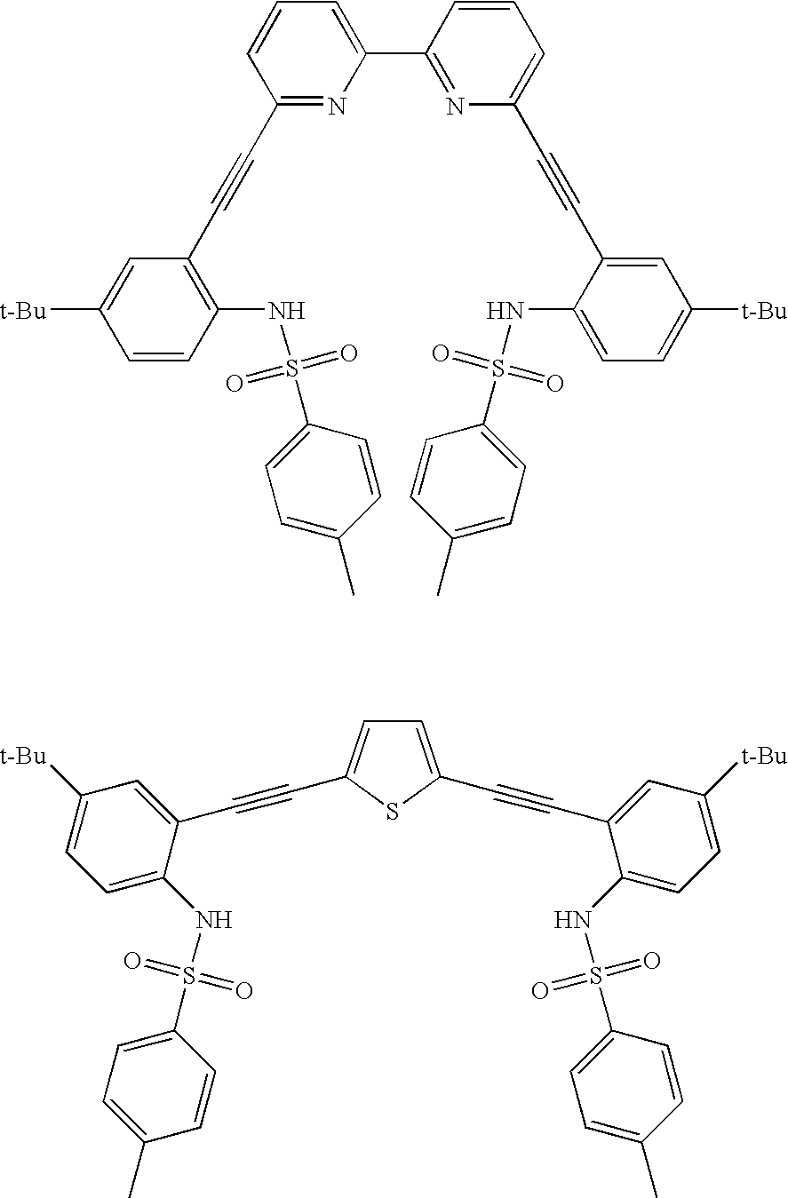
C1(C2=CC=CC(C#CC3=C(NS(C4=CC=C(C)C=C4)(=O)=O)C=CC([t-Bu])=C3)=N2)=NC(C#CC2=CC([t-Bu])=CC=C2NS(C2=CC=C(C)C=C2)(=O)=O)=CC=C1.C1=C(C#CC2=CC([t-Bu])=CC=C2NS(C2=CC=C(C)C=C2)(=O)=O)SC(C#CC2=CC([t-Bu])=CC=C2NS(C2=CC=C(C)C=C2)(=O)=O)=C1
